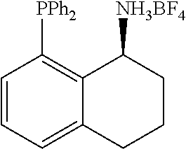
C1=CC=C2C(=C1[PPh2])C([NH3BF4])CCC2
